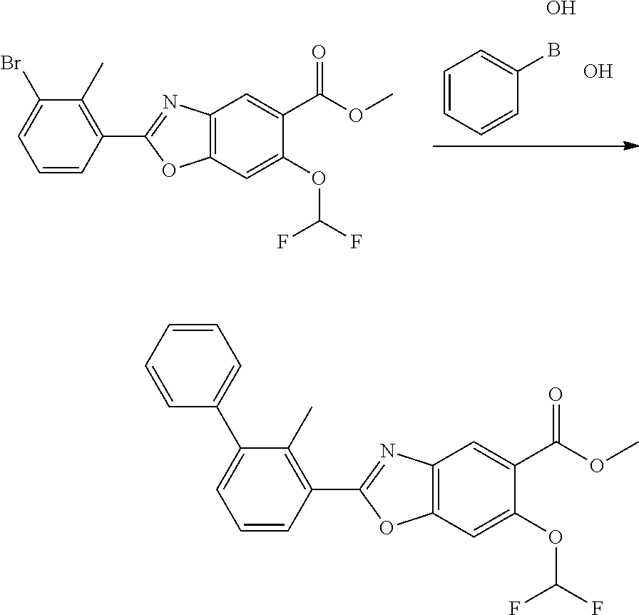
C1=CC=CC(B)=C1.C12=C(C=C(OC(F)F)C(C(OC)=O)=C1)OC(C1=C(C)C(Br)=CC=C1)=N2.O.O.C12=C(C=C(OC(F)F)C(C(OC)=O)=C1)OC(C1=C(C)C(C3=CC=CC=C3)=CC=C1)=N2
